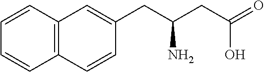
C1=CC2=C(C=C1)C=C(CC(CC(O)=O)N)C=C2
